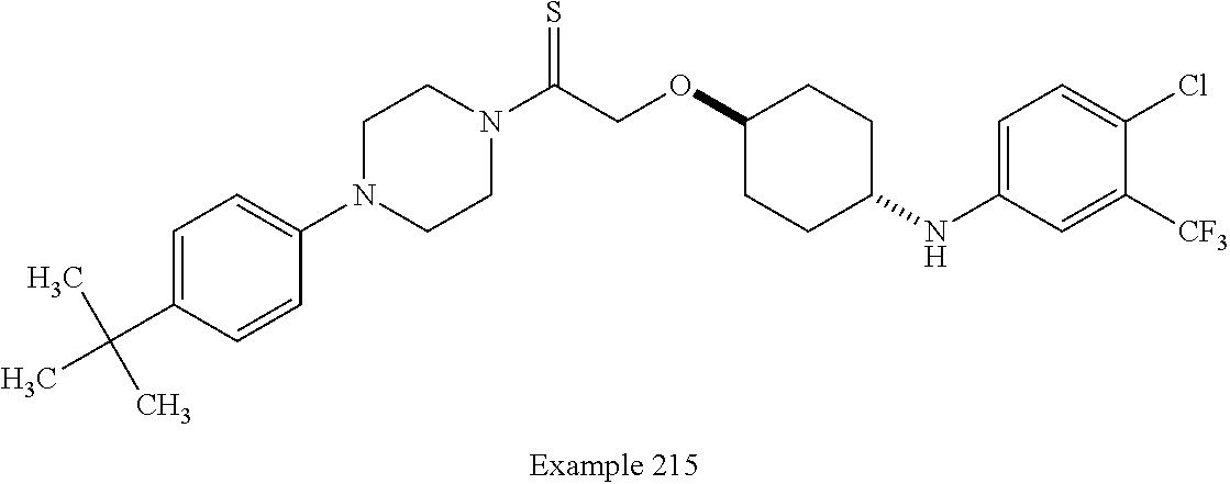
C1=C(C(C)(C)C)C=CC(N2CCN(C(COC3CCC(NC4=CC=C(Cl)C([CF3])=C4)CC3)=S)CC2)=C1
